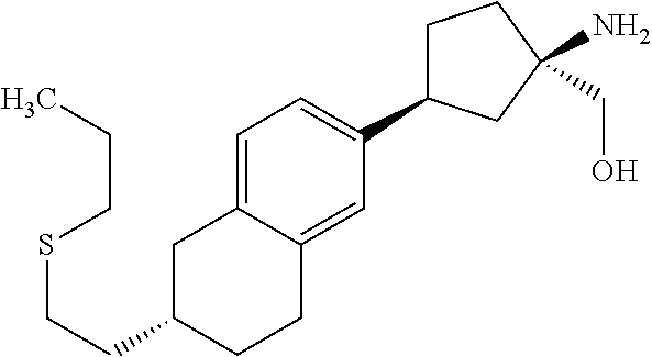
C1C(C2=CC=C3C(=C2)CCC(CCSCCC)C3)CC(N)(CO)C1
